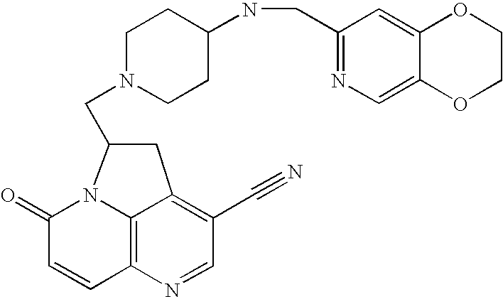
C1COC2=CN=C(CNC3CCN(CC4N5C6=C(N=CC(C#N)=C6C4)C=CC5=O)CC3)C=C2O1
